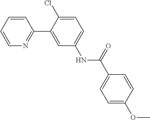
C1=CC(OC)=CC=C1C(NC1=CC=C(Cl)C(C2=NC=CC=C2)=C1)=O
